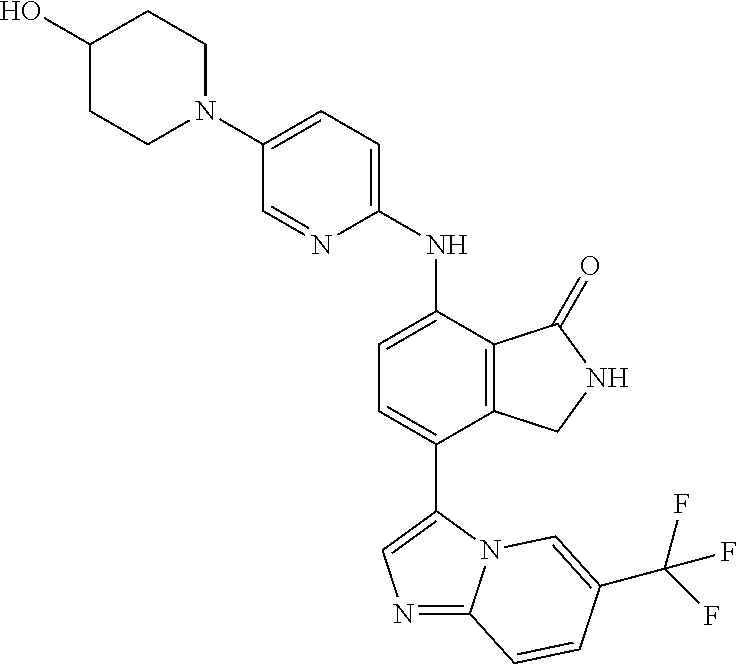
C1(N2CCC(O)CC2)=CC=C(NC2=CC=C(C3=CN=C4N3C=C(C(F)(F)F)C=C4)C3=C2C(=O)NC3)N=C1
